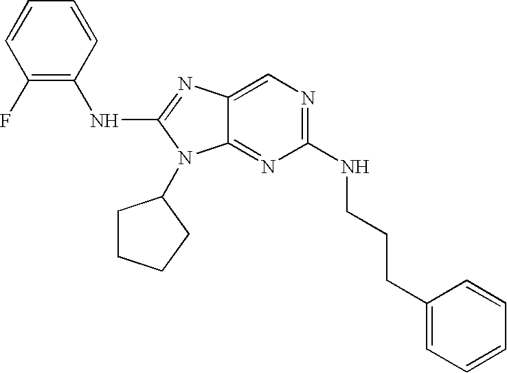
C1=CC(F)=C(NC2=NC3=CN=C(NCCCC4=CC=CC=C4)N=C3N2C2CCCC2)C=C1
